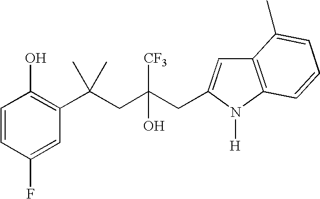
C1(F)=CC(C(CC(CC2=CC3=C(N2[H])C=CC=C3C)([CF3])O)(C)C)=C(O)C=C1
